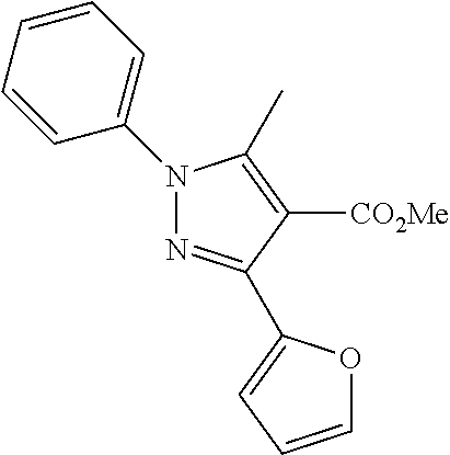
N1(C2=CC=CC=C2)N=C(C2=CC=CO2)C([CO2Me])=C1C
